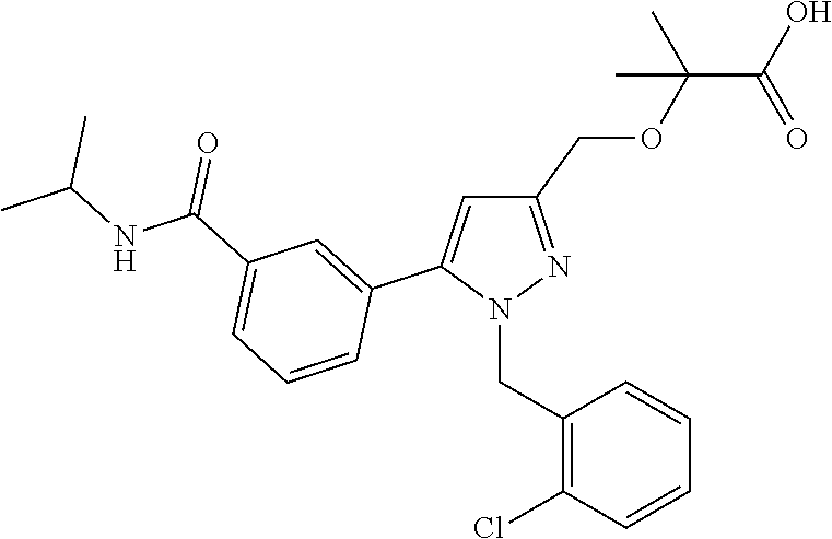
C1(COC(C(O)=O)(C)C)=NN(CC2=C(Cl)C=CC=C2)C(C2=CC(C(NC(C)C)=O)=CC=C2)=C1
